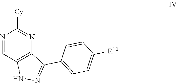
N1N=C(C2=CC=C([R10])C=C2)C2=C1C=NC([Cy])=N2
